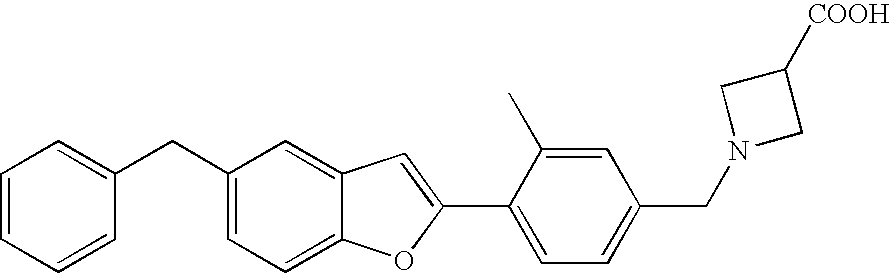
C1(C2=CC3=CC(CC4=CC=CC=C4)=CC=C3O2)=CC=C(CN2CC([COOH])C2)C=C1C
